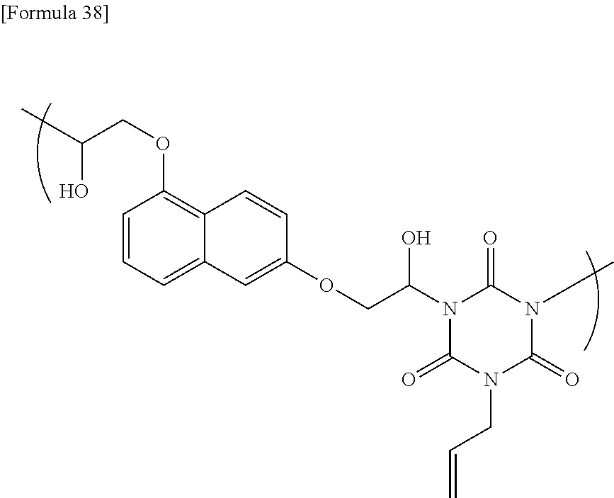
C1=CC=C2C(=C1OCC(C)O)C=CC(OCC(N1C(=O)N(CC=C)C(=O)N(C)C1=O)O)=C2
